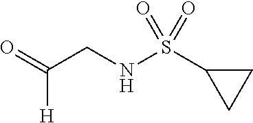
O=C(CNS(C1CC1)(=O)=O)[H]
